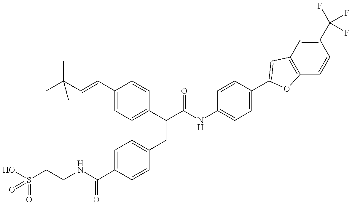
OS(CCNC(C1=CC=C(CC(C(NC2=CC=C(C3=CC4=C(C=CC(C(F)(F)F)=C4)O3)C=C2)=O)C2=CC=C(C=CC(C)(C)C)C=C2)C=C1)=O)(=O)=O
